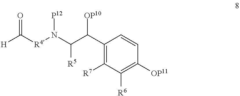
C(C(C1=C([R7])C([R6])=C([OP11])C=C1)[OP10])(N([R4]C([H])=O)[P12])[R5]
